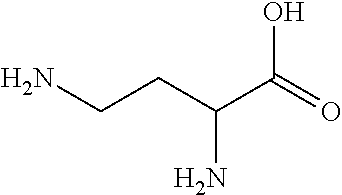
C(CC(C(=O)O)N)N
